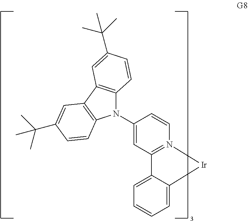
C1=C2C(=CC=C1)[Ir]N1=C2C=C(N2C3=C(C4=C2C=CC(C(C)(C)C)=C4)C=C(C(C)(C)C)C=C3)C=C1
